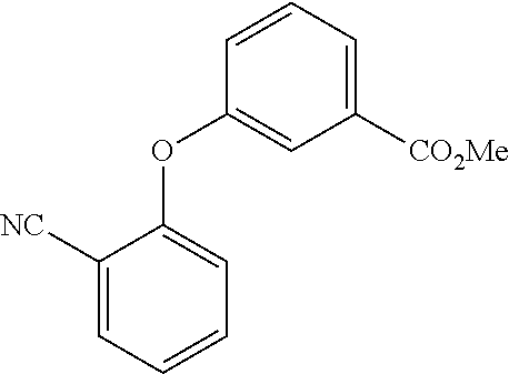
C1([NC])=CC=CC=C1OC1=CC([CO2Me])=CC=C1
